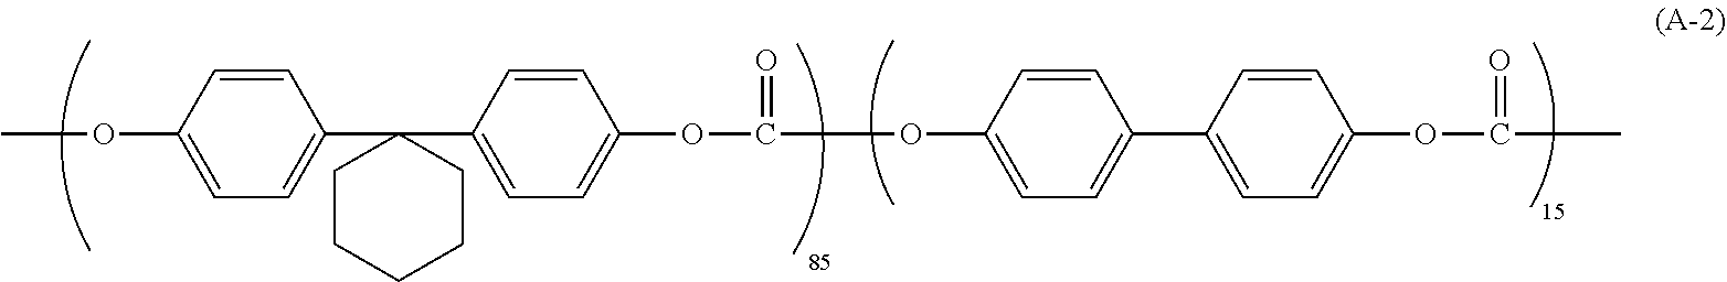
COC1=CC=C(C2(C3=CC=C(OC(OC4=CC=C(C5=CC=C(OC(C)=O)C=C5)C=C4)=O)C=C3)CCCCC2)C=C1
